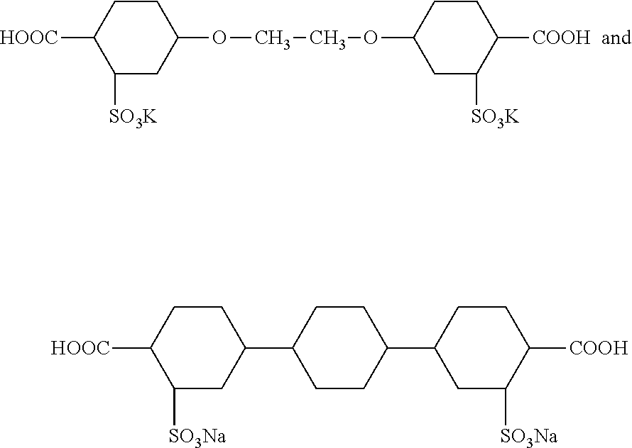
C1([SO3K])CC(OCCOC2CC([SO3K])C([COOH])CC2)CCC1[HOOC].C1([SO3Na])CC(C2CCC(C3CC([SO3Na])C([COOH])CC3)CC2)CCC1[HOOC]
